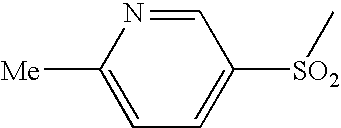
C1=NC([Me])=CC=C1[SO2]C
